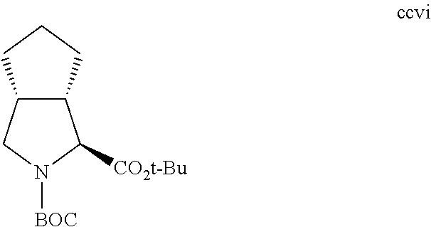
C12C(CN([BOC])C1[CO2t-Bu])CCC2
